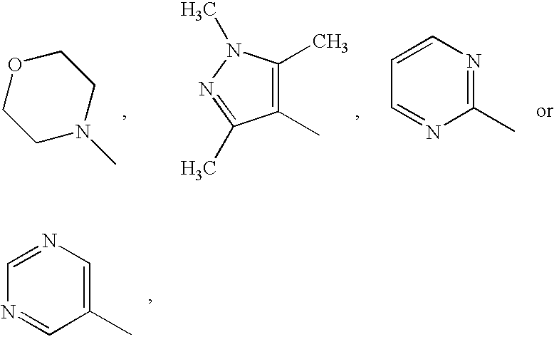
C1COCCN1C.C1(C)=C(C)N(C)N=C1C.C1(C)=NC=CC=N1.C1(C)=CN=CN=C1
